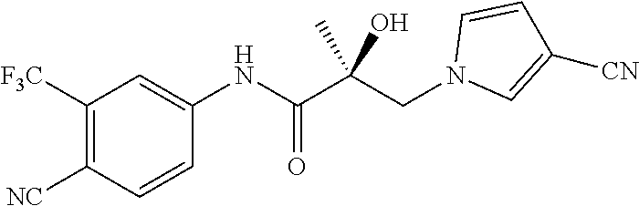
C1=CC([CN])=CN1CC(C(=O)NC1=CC([F3C])=C([NC])C=C1)(C)O
